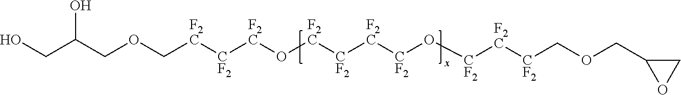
OCC(COC[F2C][CF2][F2C]O[F2C][CF2][F2C][CF2]O[CF2][F2C][CF2]COCC1OC1)O
